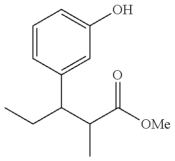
CCC(C(C([OMe])=O)C)C1=CC(O)=CC=C1
